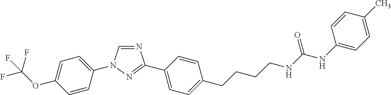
C1=C(N2C=NC(C3=CC=C(CCCCNC(NC4=CC=C(C)C=C4)=O)C=C3)=N2)C=CC(OC(F)(F)F)=C1
